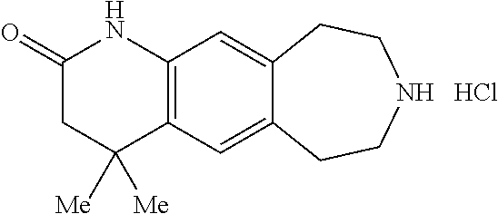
C1(=O)CC([Me])([Me])C2=C(N1)C=C1C(=C2)CCNCC1.Cl
